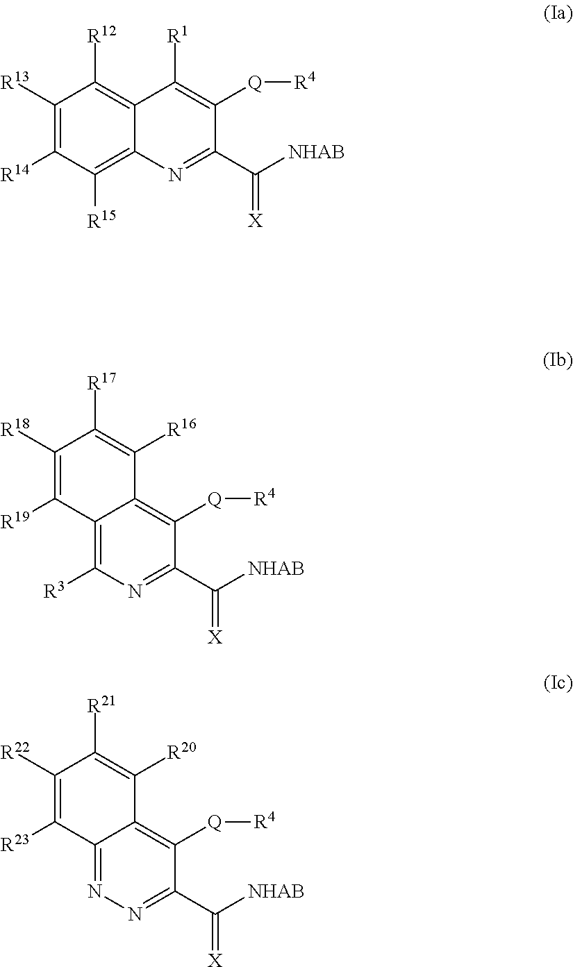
C1([R13])=C([R14])C([R15])=C2C(=C1[R12])C([R1])=C([Q][R4])C(C([NHAB])=[X])=N2.C12=C([R3])N=C(C([NHAB])=[X])C([Q][R4])=C1C([R16])=C([R17])C([R18])=C2[R19].C12=NN=C(C([NHAB])=[X])C([Q][R4])=C1C([R20])=C([R21])C([R22])=C2[R23]
